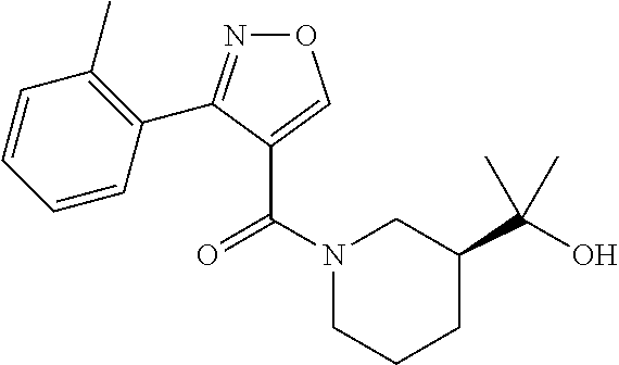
O1N=C(C2=C(C)C=CC=C2)C(C(N2CCCC(C(O)(C)C)C2)=O)=C1
